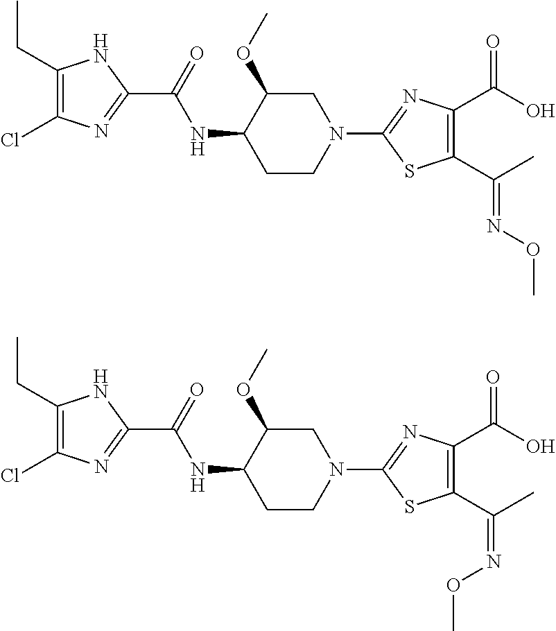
C1(CC)=C(Cl)N=C(C(=O)NC2CCN(C3=NC(C(O)=O)=C(C(C)=NOC)S3)CC2OC)N1.C1(CC)=C(Cl)N=C(C(=O)NC2CCN(C3=NC(C(O)=O)=C(C(C)=NOC)S3)CC2OC)N1
